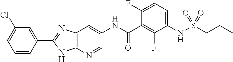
C1=CC(C2=NC3=C(N=CC(NC(=O)C4=C(F)C(NS(CCC)(=O)=O)=CC=C4F)=C3)N2)=CC(Cl)=C1
